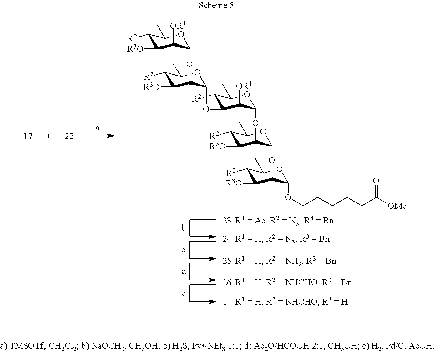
C1([R2])C(OC2C(OC3C([OR1])C([R3O])C([R2])C(C)O3)C([R3O])C([R2])C(C)O2)C([OR1])C(OC2C([R3O])C([R2])C(C)OC2OC2C([R3O])C([R2])C(C)OC2OCCCCCC([OMe])=O)OC1C
